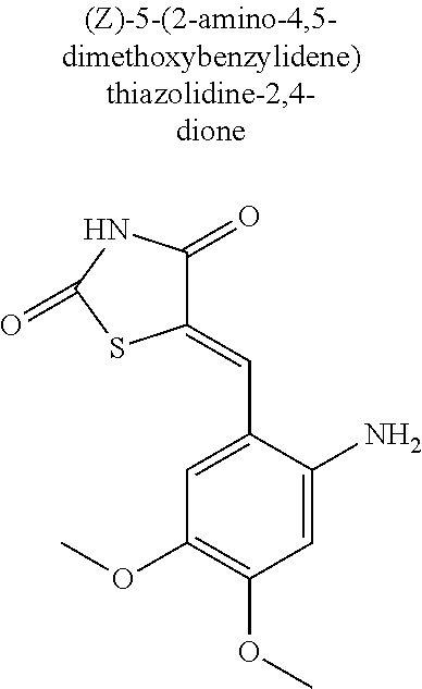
C1(=CC2=CC(OC)=C(OC)C=C2N)C(=O)NC(=O)S1
